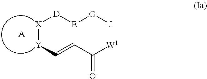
[A].[E]([D][X][Y]C=CC([W1])=O)[G][J]
